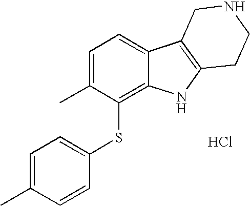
C1=C(C)C(SC2=CC=C(C)C=C2)=C2C(=C1)C1=C(N2)CCNC1.Cl
